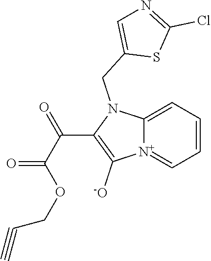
[N+]12=CC=CC=C1N(CC1=CN=C(Cl)S1)C(C(C(OCC#C)=O)=O)=C2[-O]
